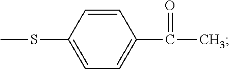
C1=CC(SC)=CC=C1C(C)=O
